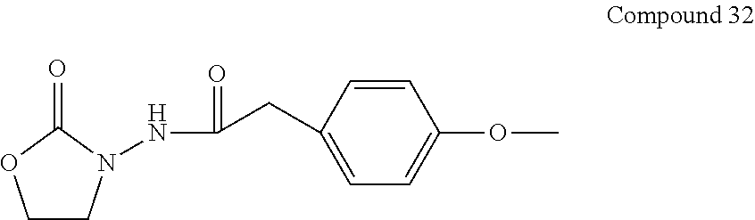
C1CN(NC(=O)CC2=CC=C(OC)C=C2)C(=O)O1
